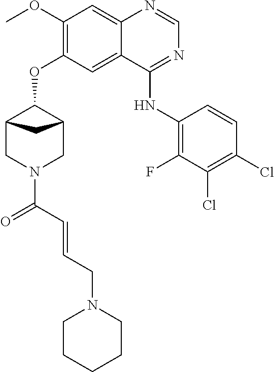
C(=CC(=O)N1CC2C(OC3=C(OC)C=C4N=CN=C(NC5=C(F)C(Cl)=C(Cl)C=C5)C4=C3)C(C1)C2)CN1CCCCC1
